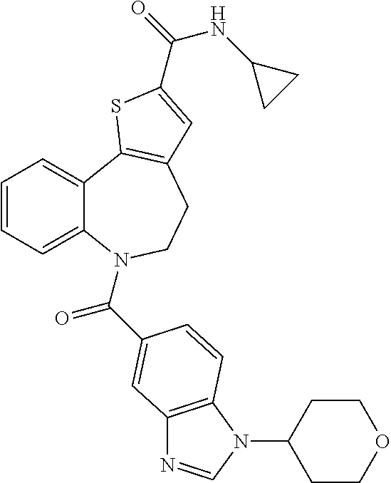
C1=CC=C2C(=C1)C1=C(CCN2C(=O)C2=CC3=C(N(C4CCOCC4)C=N3)C=C2)C=C(C(=O)NC2CC2)S1
